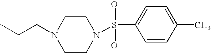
C1CN(S(C2=CC=C(C)C=C2)(=O)=O)CCN1CCC
